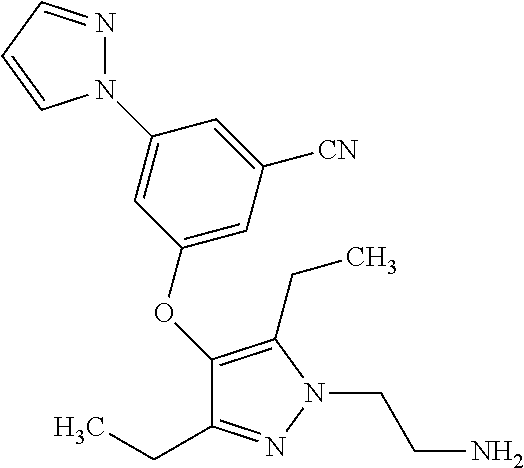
C1(OC2=CC([CN])=CC(N3N=CC=C3)=C2)=C(CC)N(CCN)N=C1CC
